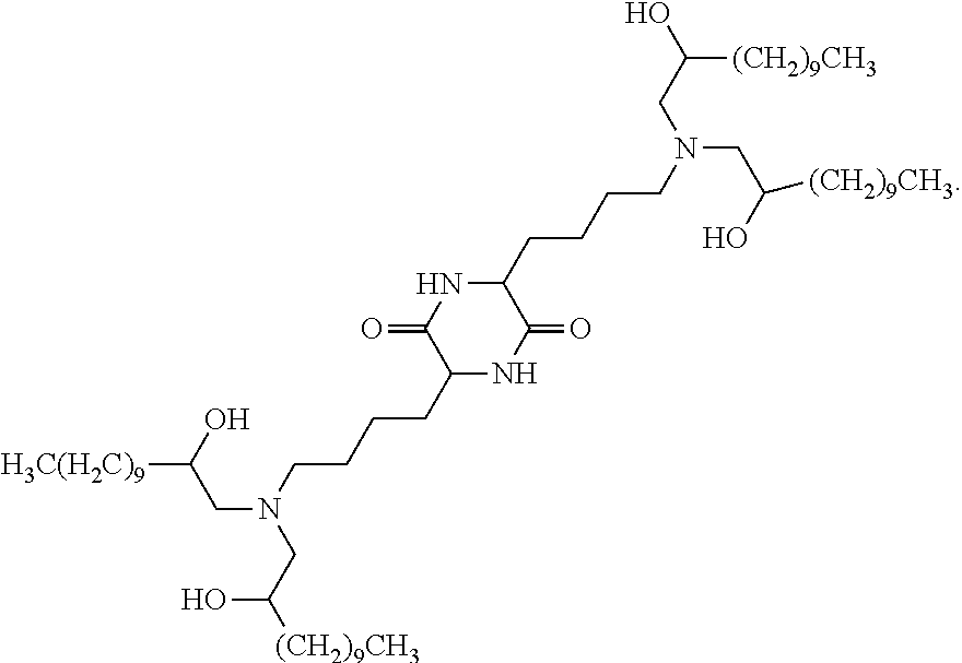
C(C(O)[(CH2)9CH3])N(CCCCC1NC(=O)C(CCCCN(CC([H3C(H2C)9])O)CC(O)[(CH2)9CH3])NC1=O)CC(O)[(CH2)9CH3]
